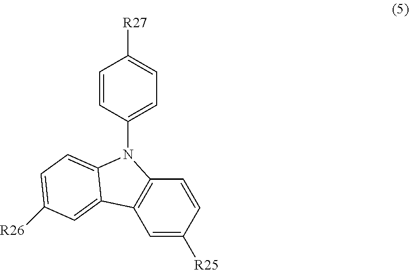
C12=C(C=C([R25])C=C1)C1=CC([R26])=CC=C1N2C1=CC=C([R27])C=C1
